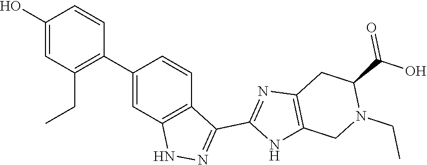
C1(O)=CC(CC)=C(C2=CC3=C(C=C2)C(C2=NC4=C(N2)CN(CC)C(C(O)=O)C4)=NN3)C=C1
